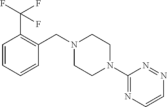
C1=CC=CC(CN2CCN(C3=NC=CN=N3)CC2)=C1C(F)(F)F
